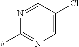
N1=CC(Cl)=CN=C1[#]
